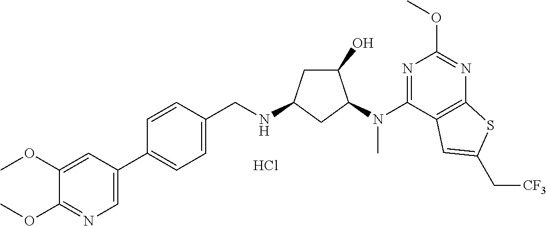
C1(C2=CC=C(CNC3CC(O)C(N(C4=NC(OC)=NC5=C4C=C(C[CF3])S5)C)C3)C=C2)=CN=C(OC)C(OC)=C1.Cl
